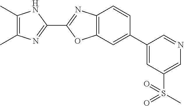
C12=C(C=C(C3=CC(S(=O)(C)=O)=CN=C3)C=C1)OC(C1=NC(C)=C(C)N1)=N2
